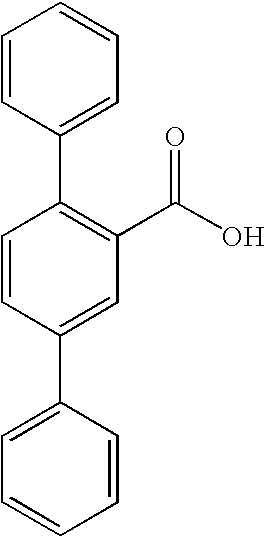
C1=CC(C2=C(C(O)=O)C=C(C3=CC=CC=C3)C=C2)=CC=C1
